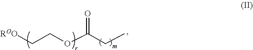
[ROO]CCOC(CC)=O
